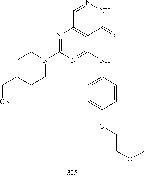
C1=NNC(=O)C2=C1N=C(N1CCC(C[CN])CC1)N=C2NC1=CC=C(OCCOC)C=C1
